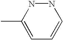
C1=C(C)NNC=C1
